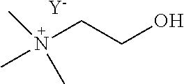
CN(CCO)(C)C.[Y]
